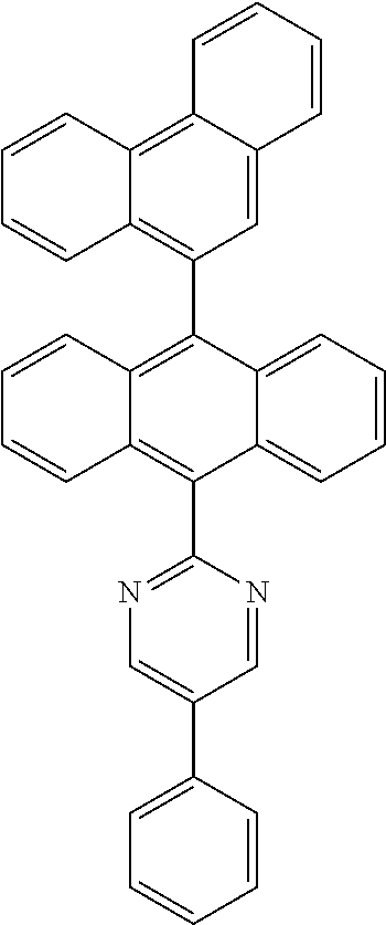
C1(C2=C3C(=C(C4=NC=C(C5=CC=CC=C5)C=N4)C4=CC=CC=C24)C=CC=C3)=C2C(=C3C(=C1)C=CC=C3)C=CC=C2
